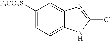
C1([F3CO2S])=CC=C2C(=C1)N=C(Cl)N2
